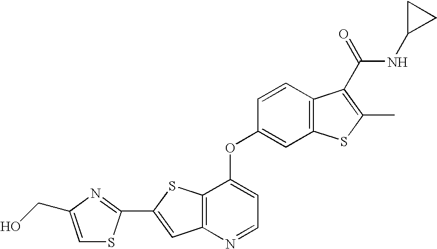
C1=CC2=C(C=C1OC1=CC=NC3=C1SC(C1=NC(CO)=CS1)=C3)SC(C)=C2C(NC1CC1)=O
